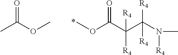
[R4]N(C)C(C(C(OC)=O)([R4])[R4])([R4])[R4].O(C(C)=O)C
